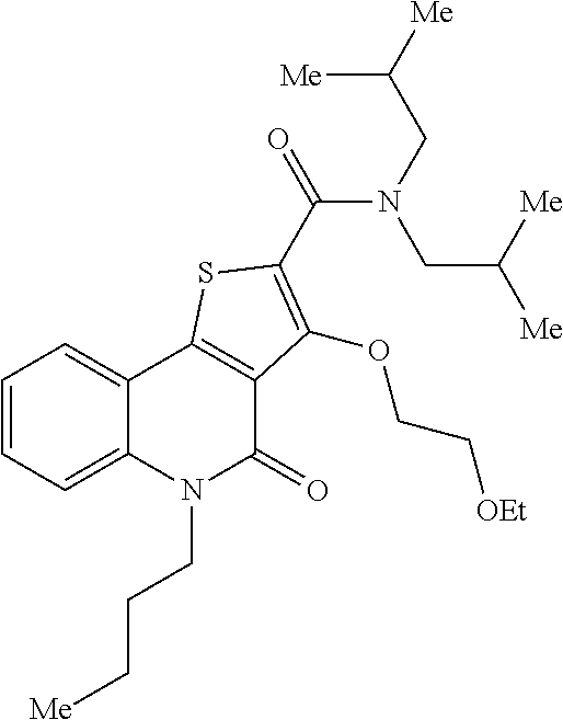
C1=CC=C2C(=C1)C1=C(C(=O)N2CCC[Me])C(OCC[OEt])=C(C(=O)N(CC([Me])[Me])CC([Me])[Me])S1
